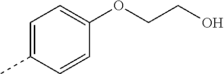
C1=C(C)C=CC(OCCO)=C1
